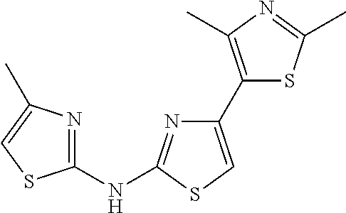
C1(NC2=NC(C3=C(C)N=C(C)S3)=CS2)=NC(C)=CS1
